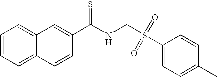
C1=CC=C2C(=C1)C=C(C(NCS(C1=CC=C(C)C=C1)(=O)=O)=S)C=C2
